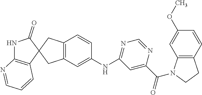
C12=C(N=CC=C1)NC(=O)C21CC2=C(C1)C=C(NC1=NC=NC(C(=O)N3C4=C(C=CC(OC)=C4)CC3)=C1)C=C2
